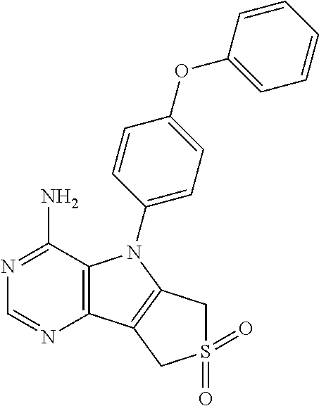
C12=C(C(N)=NC=N1)N(C1=CC=C(OC3=CC=CC=C3)C=C1)C1=C2CS(=O)(=O)C1
